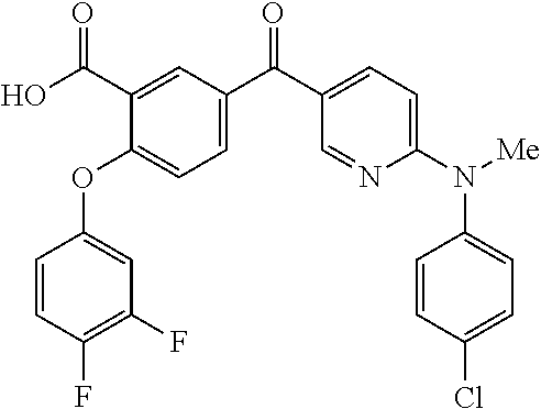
C1(OC2=CC=C(C(C3=CC=C(N([Me])C4=CC=C(Cl)C=C4)N=C3)=O)C=C2C(O)=O)=CC(F)=C(F)C=C1
